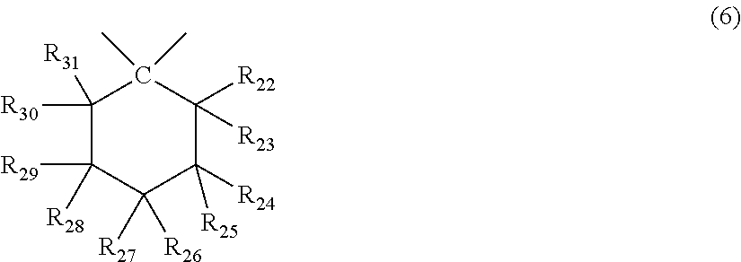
C1([R30])([R31])C([R29])([R28])C([R26])([R27])C([R24])([R25])C([R22])([R23])C1(C)C
